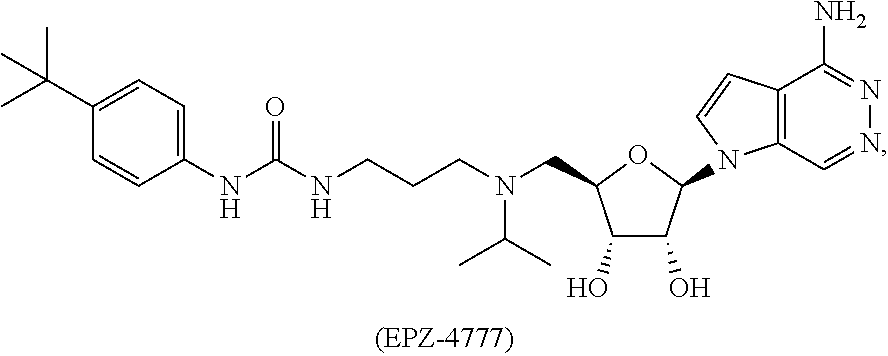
C1(NC(NCCCN(CC2C(O)C(O)C(N3C4=C(C=C3)C(N)=NN=C4)O2)C(C)C)=O)=CC=C(C(C)(C)C)C=C1
